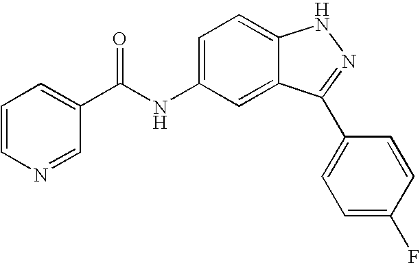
N(C1=CC=C2C(=C1)C(C1=CC=C(F)C=C1)=NN2)C(=O)C1=CC=CN=C1
